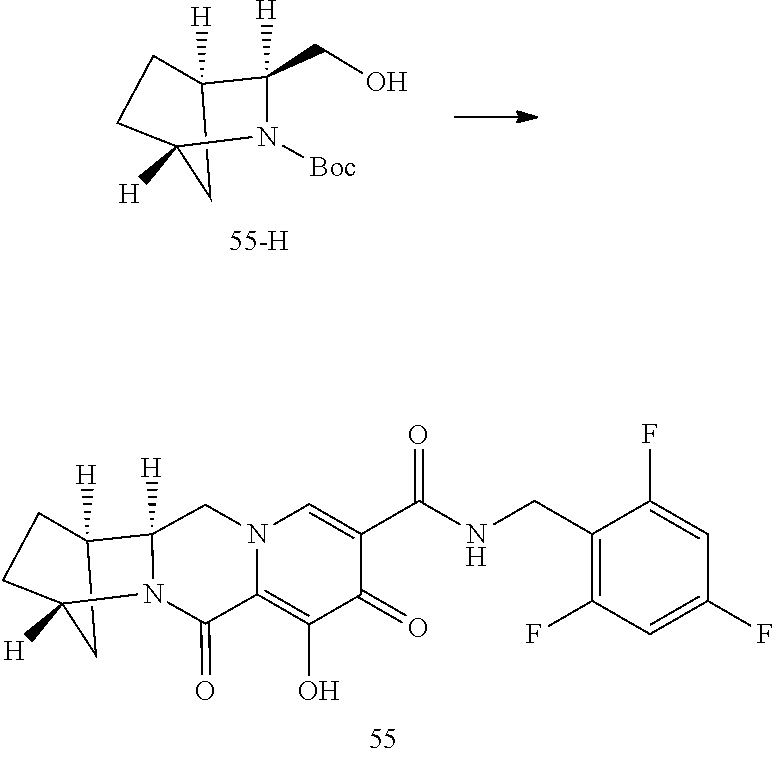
C12([H])C3([H])CC([H])(CC3)N1C(=O)C1=C(O)C(=O)C(C(NCC3=C(F)C=C(F)C=C3F)=O)=CN1C2.C1(CO)([H])C2([H])CC([H])(CC2)N1[Boc]
